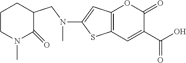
C12=C(C=C(C(O)=O)C(=O)O1)SC(N(CC1C(=O)N(C)CCC1)C)=C2
